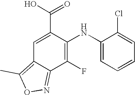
C1=C(C(O)=O)C(NC2=CC=CC=C2Cl)=C(F)C2=NOC(C)=C12
